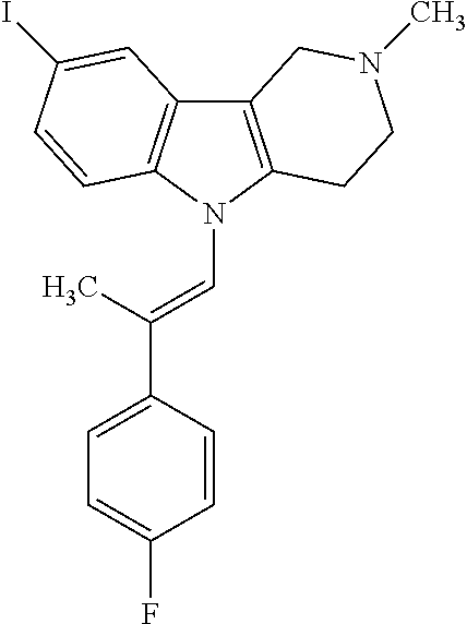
C12=C(N(C=C(C3=CC=C(F)C=C3)C)C3=C1C=C(I)C=C3)CCN(C)C2
